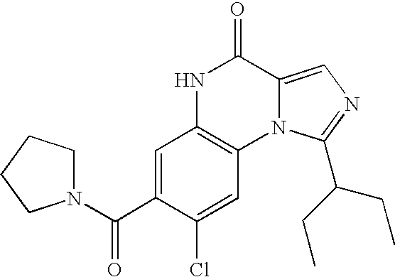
C1=C(C(N2CCCC2)=O)C(Cl)=CC2=C1NC(=O)C1=CN=C(C(CC)CC)N21
